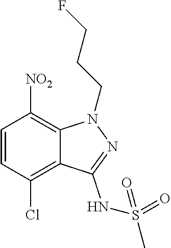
C1=CC(Cl)=C2C(=C1[NO2])N(CCCF)N=C2NS(=O)(C)=O
